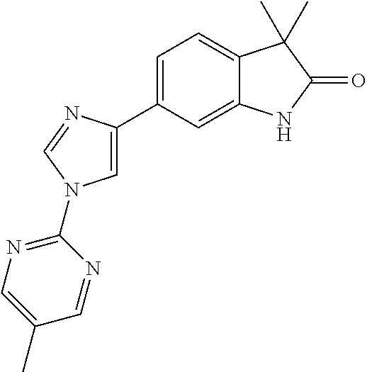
C1=C(C2=CN(C3=NC=C(C)C=N3)C=N2)C=C2C(=C1)C(C)(C)C(=O)N2
